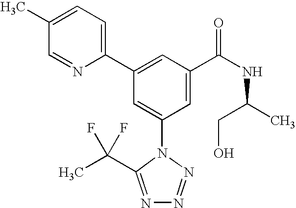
C1(C2=CC(C(NC(C)CO)=O)=CC(N3C(C(F)(F)C)=NN=N3)=C2)=CC=C(C)C=N1
